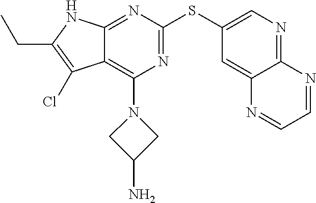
C12=C(N3CC(N)C3)N=C(SC3=CN=C4C(=C3)N=CC=N4)N=C1NC(CC)=C2Cl
